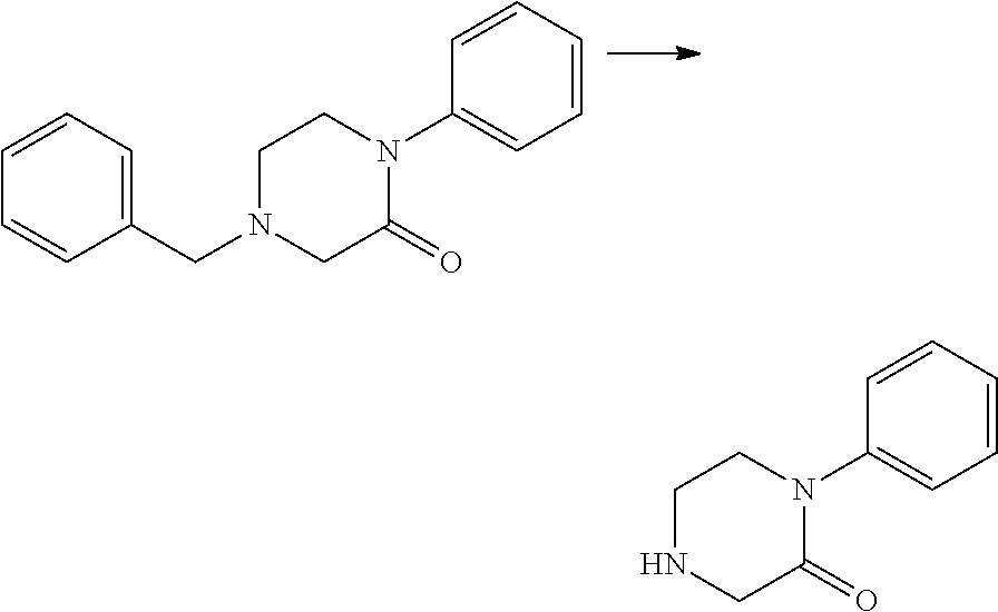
C(N1CC(=O)N(C2=CC=CC=C2)CC1)C1=CC=CC=C1.N1CC(=O)N(C2=CC=CC=C2)CC1
